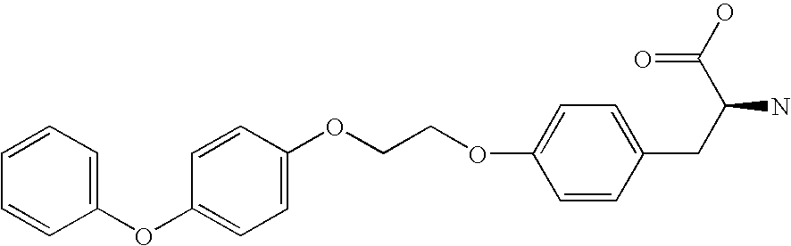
C1(OC2=CC=C(OCCOC3=CC=C(CC(N)C(O)=O)C=C3)C=C2)=CC=CC=C1
